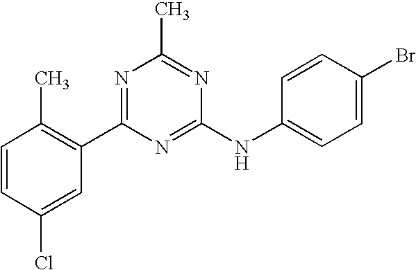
C1=CC(Cl)=CC(C2=NC(C)=NC(NC3=CC=C(Br)C=C3)=N2)=C1C
